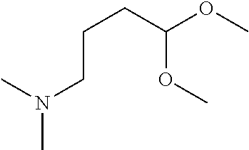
C(CN(C)C)CC(OC)OC
